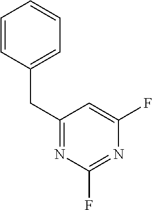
C1(CC2=CC=CC=C2)=NC(F)=NC(F)=C1
